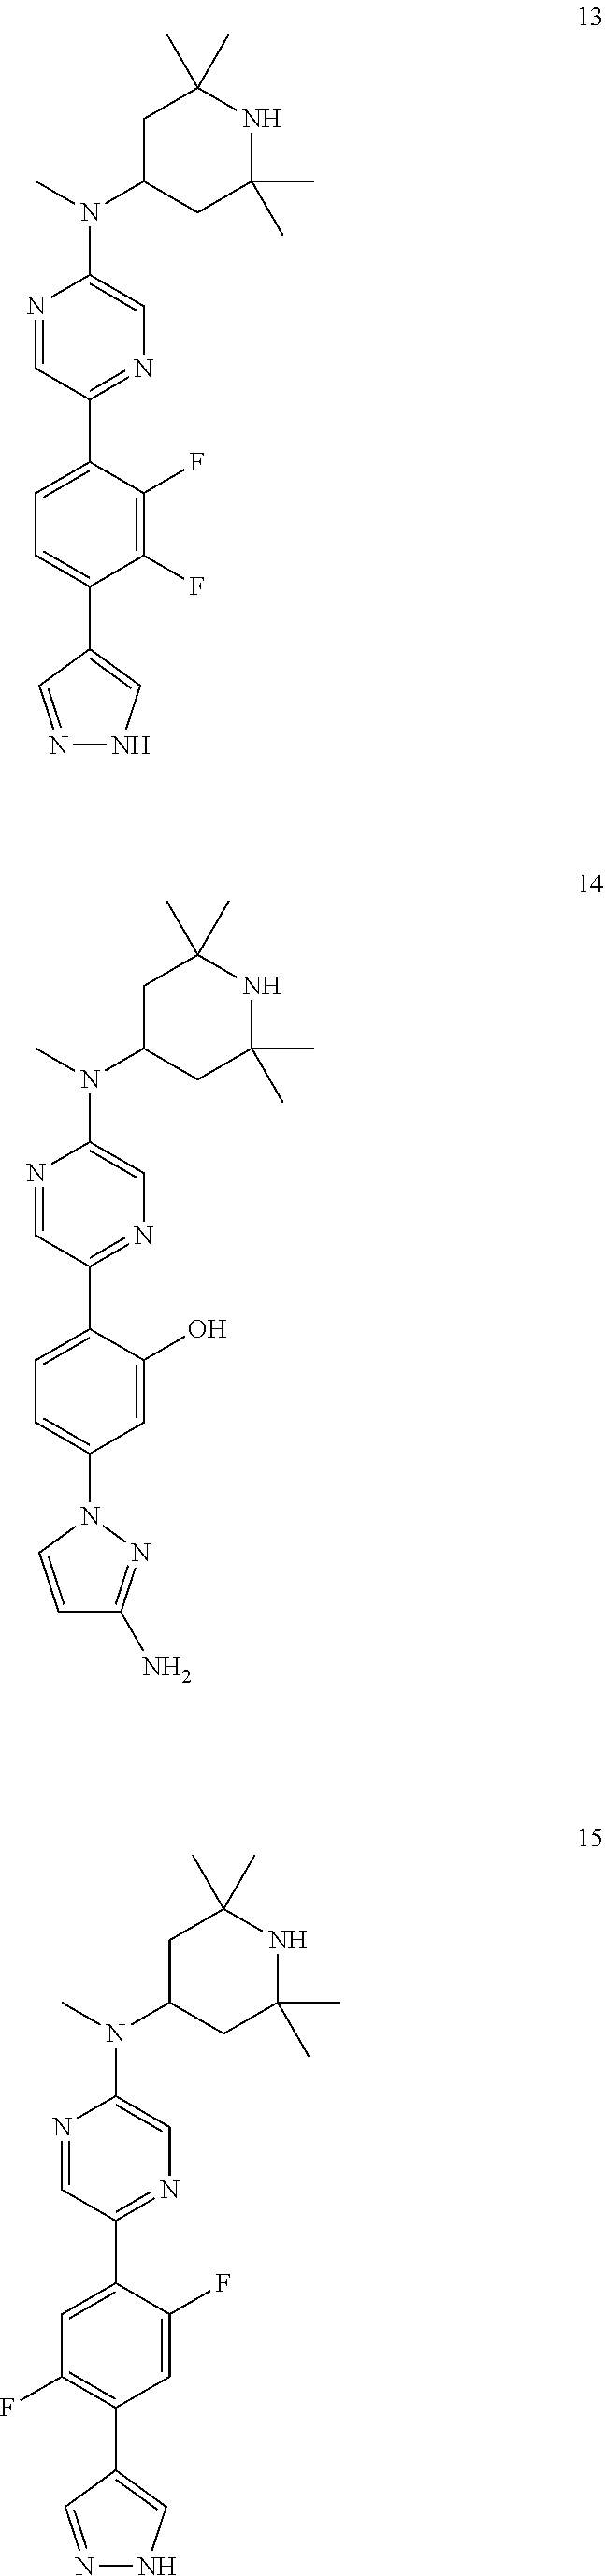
N1=CC(C2=CC=C(C3=CNN=C3)C(F)=C2F)=NC=C1N(C1CC(C)(C)NC(C)(C)C1)C.N1=CC(C2=CC=C(N3C=CC(N)=N3)C=C2O)=NC=C1N(C1CC(C)(C)NC(C)(C)C1)C.N1=CC(C2=CC(F)=C(C3=CNN=C3)C=C2F)=NC=C1N(C1CC(C)(C)NC(C)(C)C1)C
